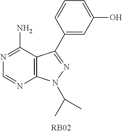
C12=C(C(N)=NC=N1)C(C1=CC(O)=CC=C1)=NN2C(C)C
